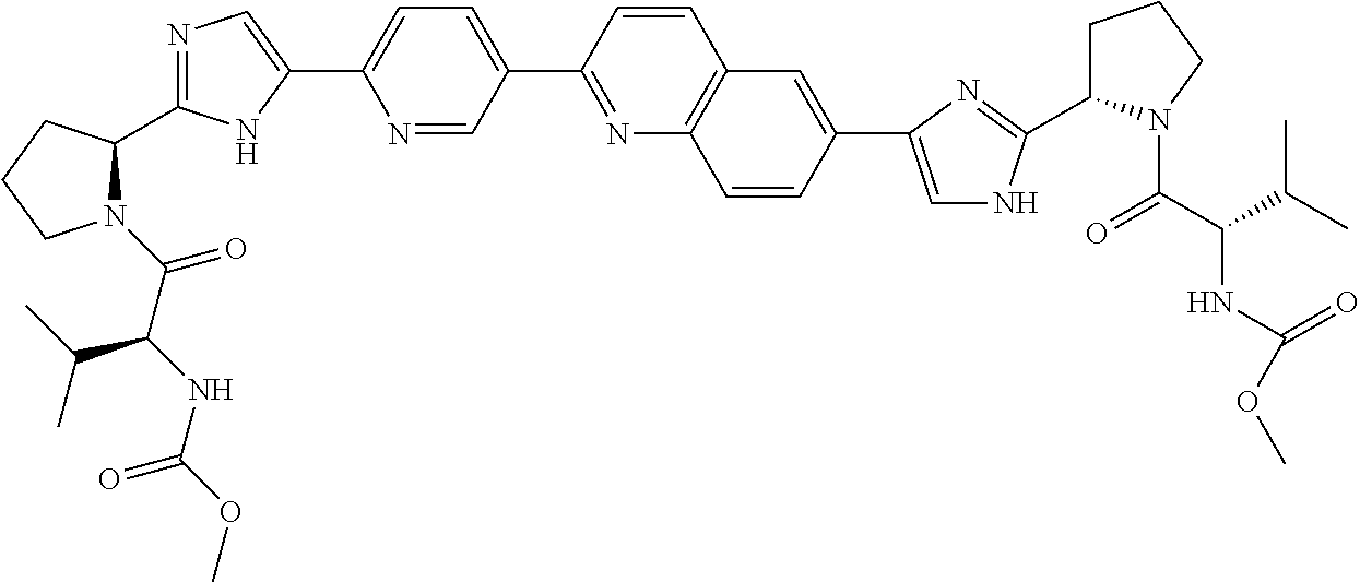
N1(C(C(NC(=O)OC)C(C)C)=O)C(C2=NC=C(C3=CC=C(C4=NC5=C(C=C4)C=C(C4=CNC(C6CCCN6C(C(NC(=O)OC)C(C)C)=O)=N4)C=C5)C=N3)N2)CCC1
